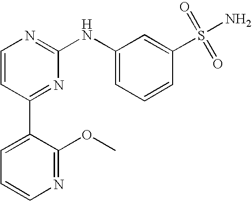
C1=CC(C2=CC=CN=C2OC)=NC(NC2=CC=CC(S(N)(=O)=O)=C2)=N1
